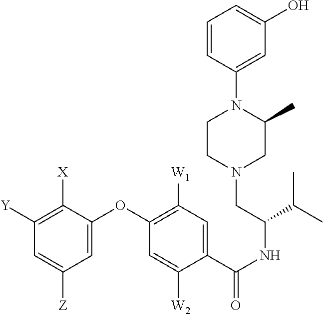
C1=C(OC2=C([W1])C=C(C(NC(C(C)C)CN3CC(C)N(C4=CC(O)=CC=C4)CC3)=O)C([W2])=C2)C([X])=C([Y])C=C1[Z]
